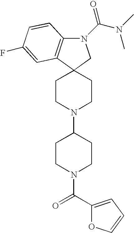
N1(C(N(C)C)=O)C2=C(C3(C1)CCN(C1CCN(C(C4=CC=CO4)=O)CC1)CC3)C=C(F)C=C2
